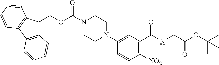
C1=CC([NO2])=C(C(=O)NCC(OC(C)(C)C)=O)C=C1N1CCN(C(OCC2C3=C(C4=C2C=CC=C4)C=CC=C3)=O)CC1
